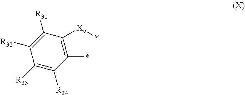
C1([R32])=C([R31])C([Xa]*)=C(*)C([R34])=C1[R33]
